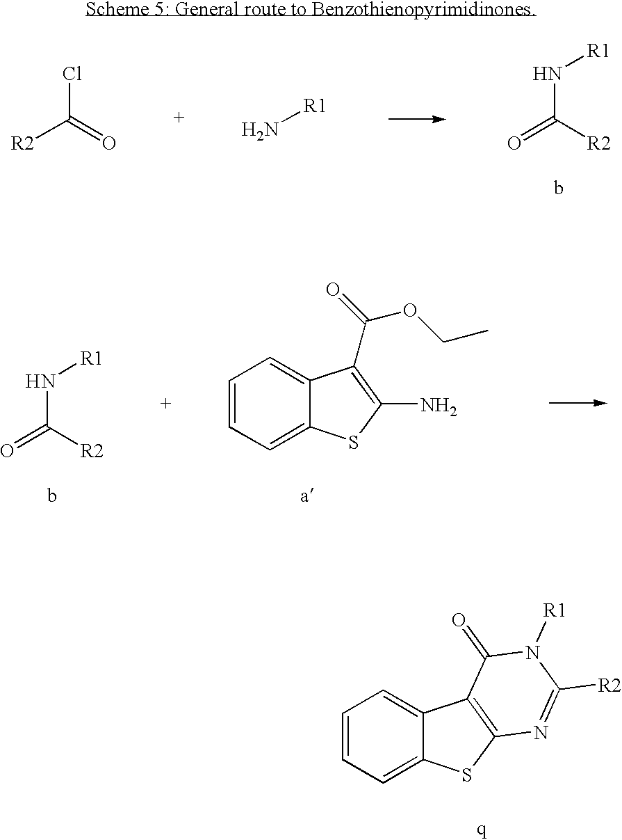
[R2]C(=O)N[R1].[R2]C(=O)Cl.N[R1].[R2]C(=O)N[R1].C1=CC=C2C(=C1)C(C(OCC)=O)=C(N)S2.C1=CC=C2C(=C1)C1=C(S2)N=C([R2])N([R1])C1=O
